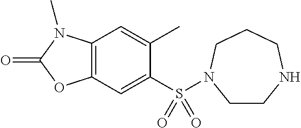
C1(C)=CC2=C(C=C1S(=O)(=O)N1CCNCCC1)OC(=O)N2C
